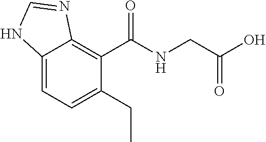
C12=CC=C(CC)C(C(NCC(O)=O)=O)=C1N=CN2
